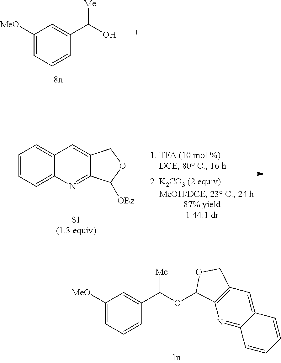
C1([MeO])=CC=CC(C(O)[Me])=C1.C1=CC=C2C(=C1)C=C1C(=N2)C([OBz])OC1.C1([MeO])=CC=CC(C(OC2C3=C(C=C4C(=N3)C=CC=C4)CO2)[Me])=C1
